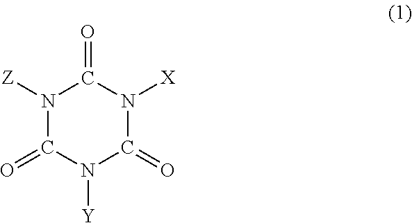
N1([Z])C(=O)N([Y])C(=O)N([X])C1=O
